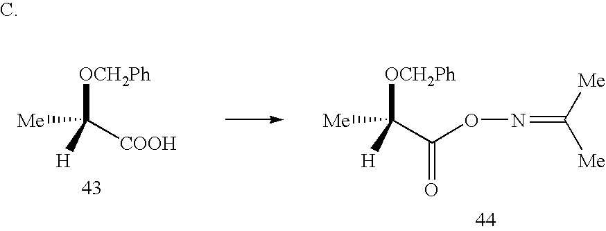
[OCH2Ph]C([H])([Me])[COOH].[OCH2Ph]C([H])([Me])C(ON=C([Me])[Me])=O
